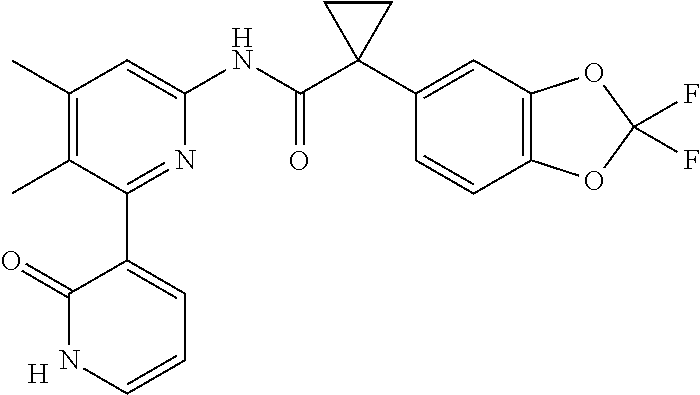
[H].C1(C)=C(C)C(C2=CC=CNC2=O)=NC(NC(C2(C3=CC4=C(C=C3)OC(F)(F)O4)CC2)=O)=C1
